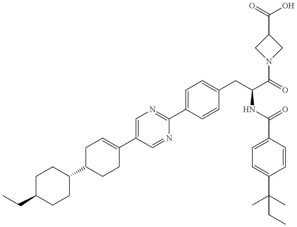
C(C1CCC(C2CCC(C3=CN=C(C4=CC=C(CC(NC(=O)C5=CC=C(C(C)(C)CC)C=C5)C(N5CC(C(O)=O)C5)=O)C=C4)N=C3)=CC2)CC1)C
